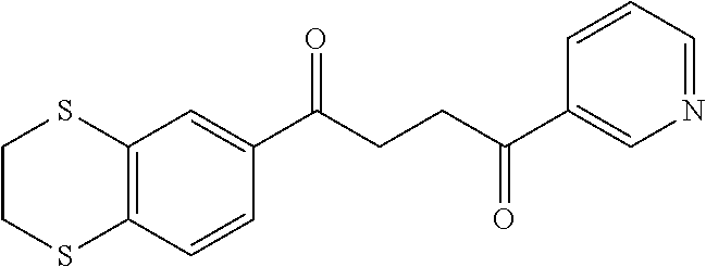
C12=C(C=CC(C(CCC(C3=CN=CC=C3)=O)=O)=C1)SCCS2
